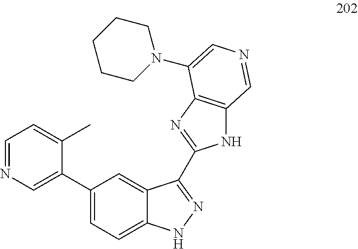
C1=NC=C(C2=CC=C3C(=C2)C(C2=NC4=C(N2)C=NC=C4N2CCCCC2)=NN3)C(C)=C1
